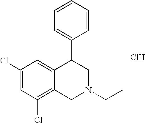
C1(Cl)=C2C(=CC(Cl)=C1)C(C1=CC=CC=C1)CN(CC)C2.Cl
